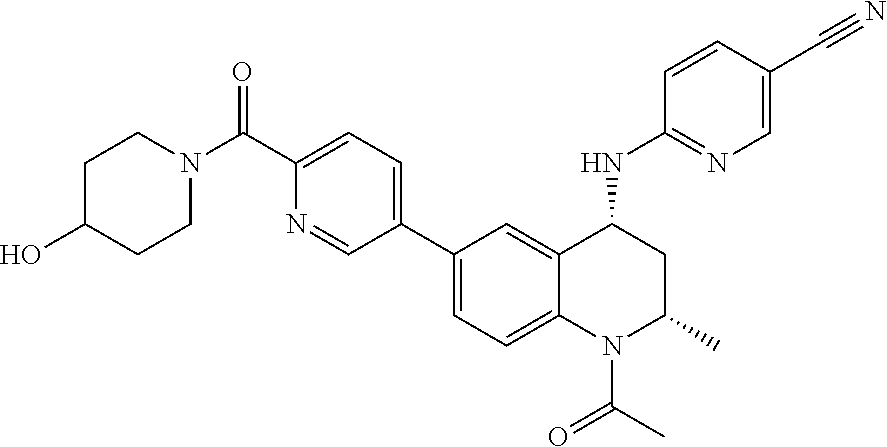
C(C1=CC=C(C2=CC=C3C(=C2)C(NC2=NC=C(C#N)C=C2)CC(C)N3C(C)=O)C=N1)(=O)N1CCC(O)CC1
